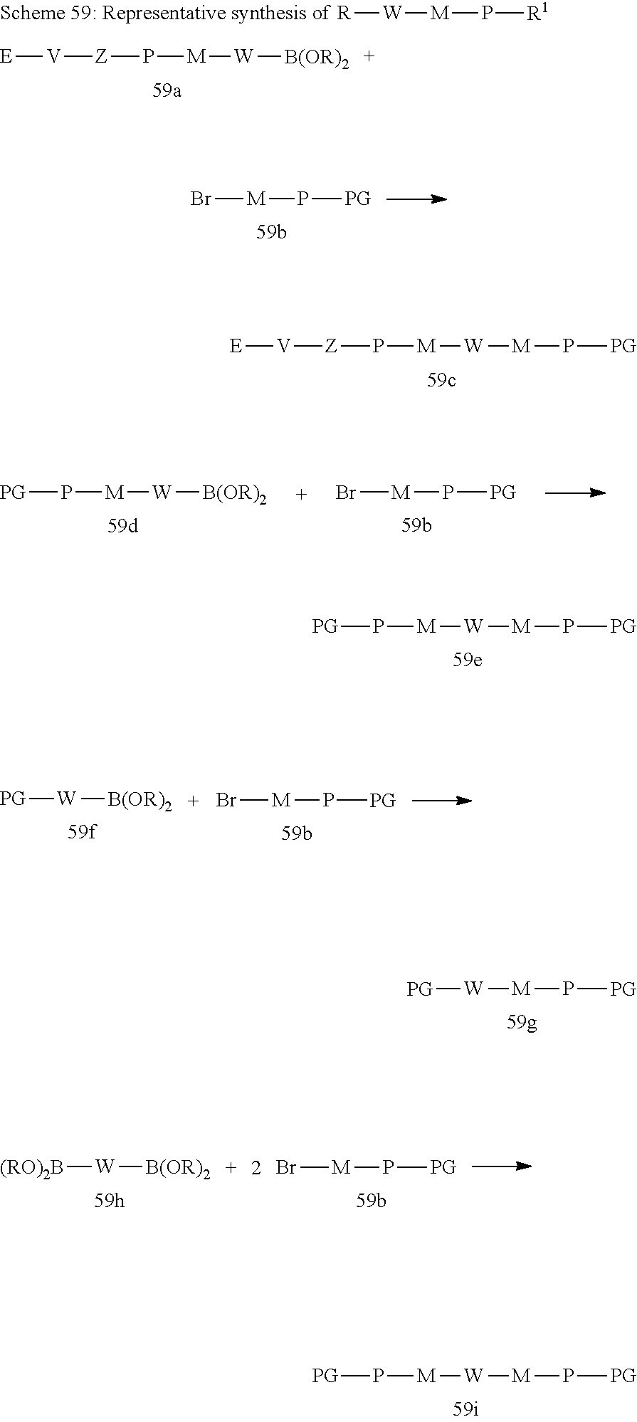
Br[M]P[PG].[E][V][Z]P[M][W][M]P[PG].[PG]P[M][W][M]P[PG].[PG]P[M][W][M]P[PG].Br[M]P[PG].[PG][W][B(OR)2].[PG][W][M]P[PG].Br[M]P[PG].[(RO)2B][W][B(OR)2].[E][V][Z]P[M][W][B(OR)2].[R][W][M]P[R1].[PG]P[M][W][B(OR)2].Br[M]P[PG]
